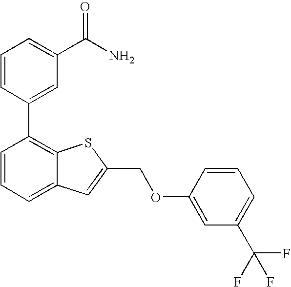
C1=CC(C2=C3C(=CC=C2)C=C(COC2=CC(C(F)(F)F)=CC=C2)S3)=CC(C(N)=O)=C1
